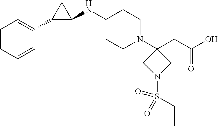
C1(NC2CC2C2=CC=CC=C2)CCN(C2(CC(O)=O)CN(S(=O)(=O)CC)C2)CC1
